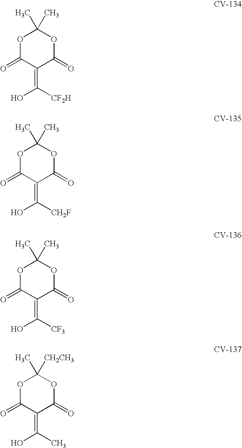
O1C(=O)C(=C([CF2H])O)C(=O)OC1(C)C.O1C(=O)C(=C([CH2F])O)C(=O)OC1(C)C.O1C(=O)C(=C([CF3])O)C(=O)OC1(C)C.O1C(=O)C(=C(C)O)C(=O)OC1(C)[CH2CH3]
